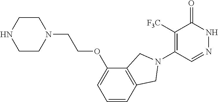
C1([F3C])=C(N2CC3=C(C(OCCN4CCNCC4)=CC=C3)C2)C=NNC1=O
